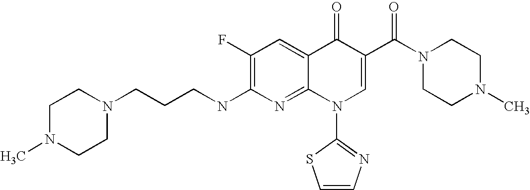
C(CCNC1=C(F)C=C2C(=N1)N(C1=NC=CS1)C=C(C(N1CCN(C)CC1)=O)C2=O)N1CCN(C)CC1
